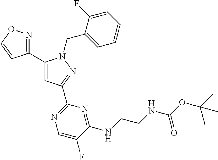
C1(C2=NOC=C2)=CC(C2=NC=C(F)C(NCCNC(OC(C)(C)C)=O)=N2)=NN1CC1=CC=CC=C1F
